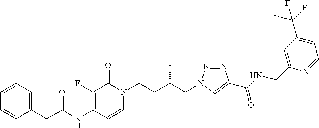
C1(NC(CC2=CC=CC=C2)=O)=C(F)C(=O)N(CCC(CN2N=NC(C(NCC3=CC(C(F)(F)F)=CC=N3)=O)=C2)F)C=C1
